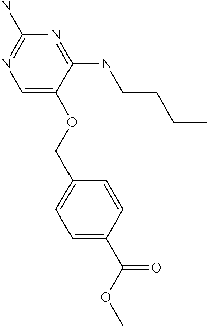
C(OC1=CN=C(N)N=C1NCCCC)C1=CC=C(C(OC)=O)C=C1
